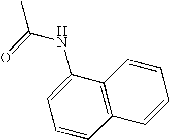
CC(=O)NC1=CC=CC2=C1C=CC=C2
